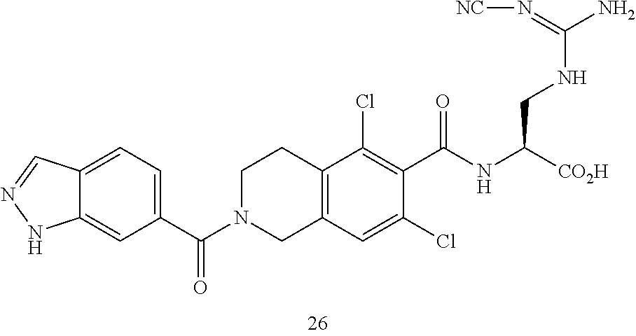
C12=C(C=C(Cl)C(C(=O)NC(CNC(=N[NC])N)[CO2H])=C1Cl)CN(C(C1=CC=C3C(=C1)NN=C3)=O)CC2
